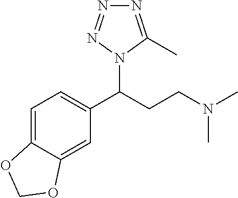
C1=C2C(=CC=C1C(CCN(C)C)N1C(C)=NN=N1)OCO2
